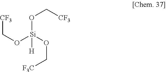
[CF3]CO[Si](OC[CF3])(OC[F3C])[H]
